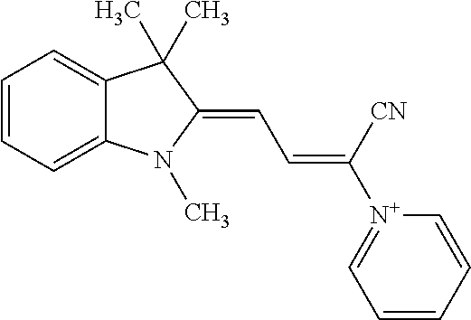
C1=CC=C2C(=C1)C(C)(C)C(=CC=C([N+]1=CC=CC=C1)[CN])N2C
